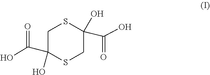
OC(C1(O)CSC(O)(C(O)=O)CS1)=O
